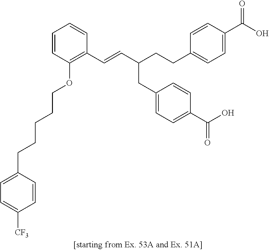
C1=CC(OCCCCCC2=CC=C([CF3])C=C2)=C(C=CC(CCC2=CC=C(C(O)=O)C=C2)CC2=CC=C(C(O)=O)C=C2)C=C1
